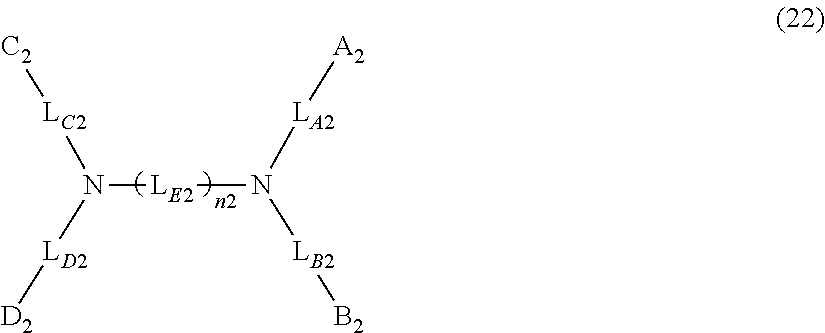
N([LD2][D2])([LC2][C2])[LE2]N([LB2][B2])[LA2][A2]
